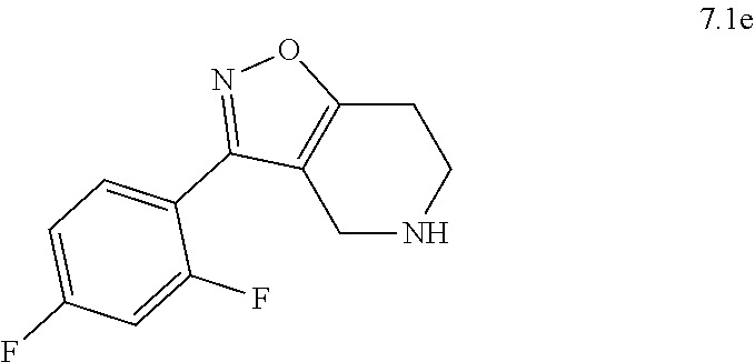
C1C2=C(CNC1)C(C1=CC=C(F)C=C1F)=NO2
